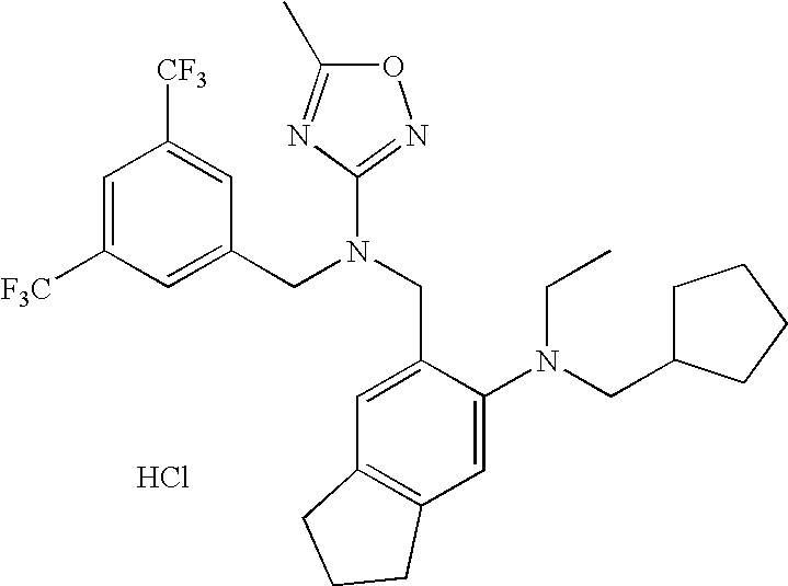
C1([F3C])=CC([CF3])=CC(CN(CC2=CC3=C(C=C2N(CC2CCCC2)CC)CCC3)C2=NOC(C)=N2)=C1.Cl
